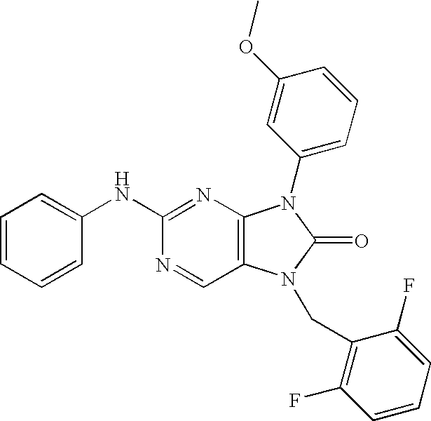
N1=CC2=C(N=C1NC1=CC=CC=C1)N(C1=CC=CC(OC)=C1)C(=O)N2CC1=C(F)C=CC=C1F
